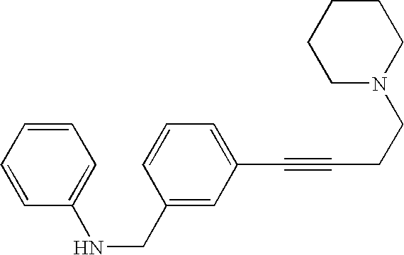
C1=CC=CC(NCC2=CC(C#CCCN3CCCCC3)=CC=C2)=C1
